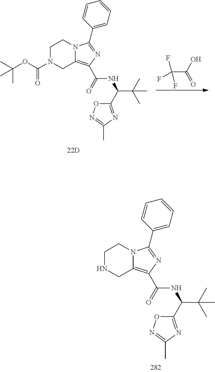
C1N(C(OC(C)(C)C)=O)CC2=C(C(NC(C(C)(C)C)C3=NC(C)=NO3)=O)N=C(C3=CC=CC=C3)N2C1.C(C(O)=O)(F)(F)F.C1NCC2=C(C(NC(C(C)(C)C)C3=NC(C)=NO3)=O)N=C(C3=CC=CC=C3)N2C1
